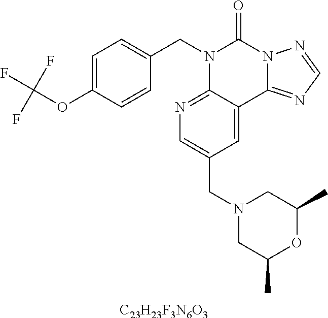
[C23H23F3N6O3].C1=C(OC(F)(F)F)C=CC(CN2C3=NC=C(CN4CC(C)OC(C)C4)C=C3C3=NC=NN3C2=O)=C1
